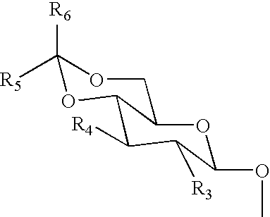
C1([R6])([R5])OC2C(CO1)OC(OC)C([R3])C2[R4]
